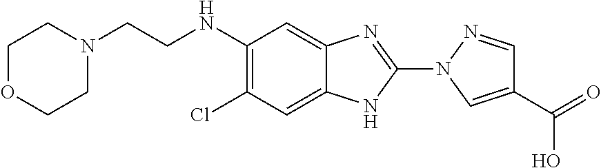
C1(NCCN2CCOCC2)=C(Cl)C=C2C(=C1)N=C(N1C=C(C(=O)O)C=N1)N2
